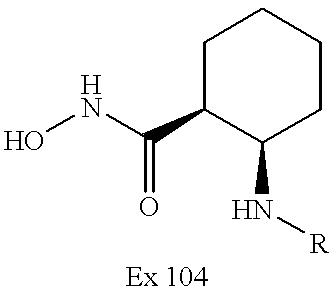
ONC(=O)C1C(N[R])CCCC1
